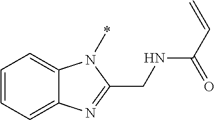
C1=CC=C2C(=C1)N(*)C(CNC(=O)C=C)=N2
